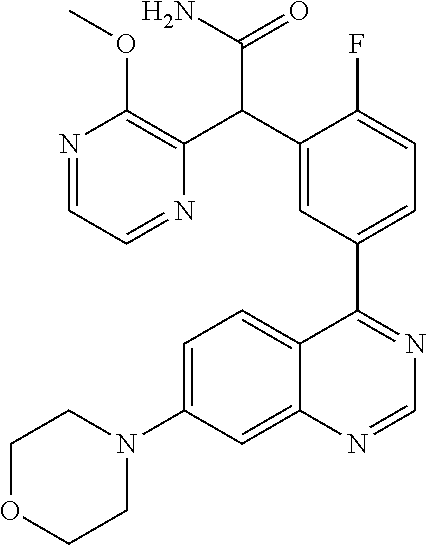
C12=CC(N3CCOCC3)=CC=C1C(C1=CC=C(F)C(C(C3=C(OC)N=CC=N3)C(N)=O)=C1)=NC=N2
